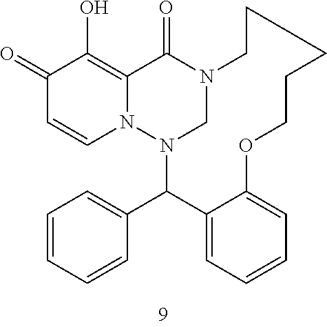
N12CN(C(C3=CC=CC=C3)C3=CC=CC=C3OCCCCC1)N1C=CC(=O)C(O)=C1C2=O
